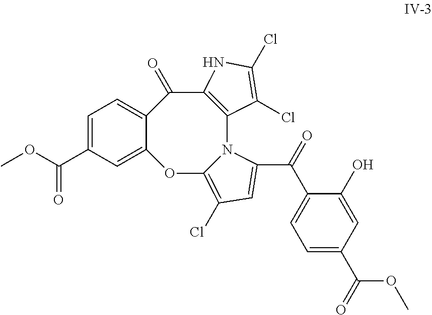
C1=C(C(OC)=O)C=C2C(=C1)C(=O)C1=C(N3C(=C(Cl)C=C3C(=O)C3=CC=C(C(=O)OC)C=C3O)O2)C(Cl)=C(Cl)N1
